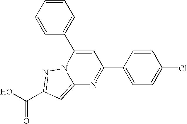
O=C(O)C1=NN2C(=C1)N=C(C1=CC=C(Cl)C=C1)C=C2C1=CC=CC=C1
